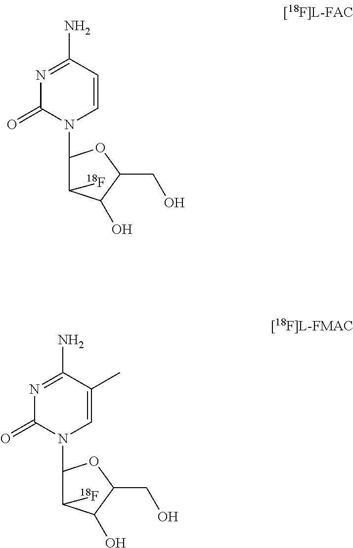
C1=CC(N)=NC(=O)N1C1C([18F])C(O)C(CO)O1.C1=C(C)C(N)=NC(=O)N1C1C([18F])C(O)C(CO)O1
